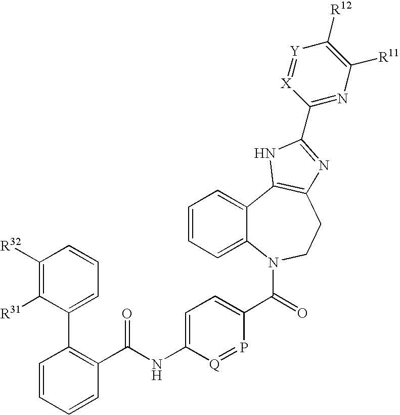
C1(C2=C(C(NC3=CC=C(C(=O)N4C5=CC=CC=C5C5=C(CC4)N=C(C4=NC([R11])=C([R12])[Y]=[X]4)N5)P=[Q]3)=O)C=CC=C2)=CC=CC([R32])=C1[R31]
